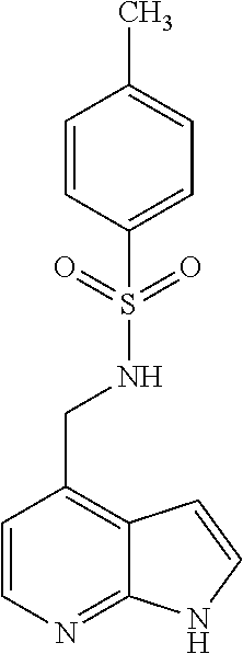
C12=NC=CC(CNS(C3=CC=C(C)C=C3)(=O)=O)=C1C=CN2
